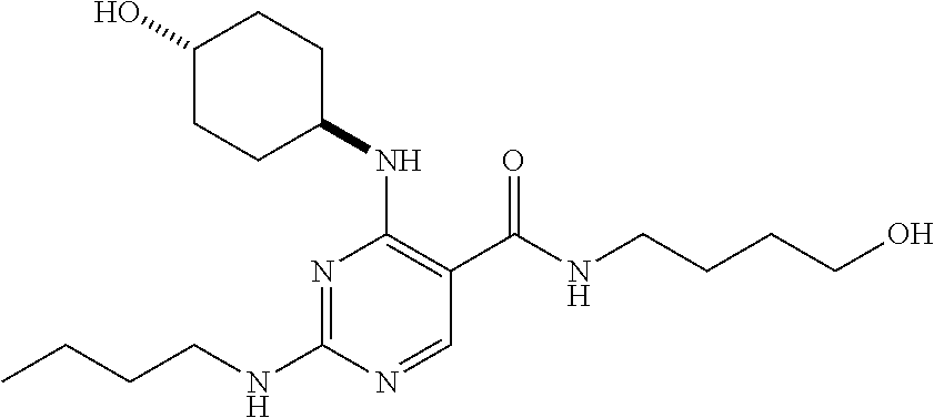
CCCCNC1=NC(NC2CCC(O)CC2)=C(C(NCCCCO)=O)C=N1
